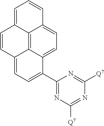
C1=CC2=CC=C(C3=NC([Q7])=NC([Q7])=N3)C3=CC=C4C(=C23)C1=CC=C4
